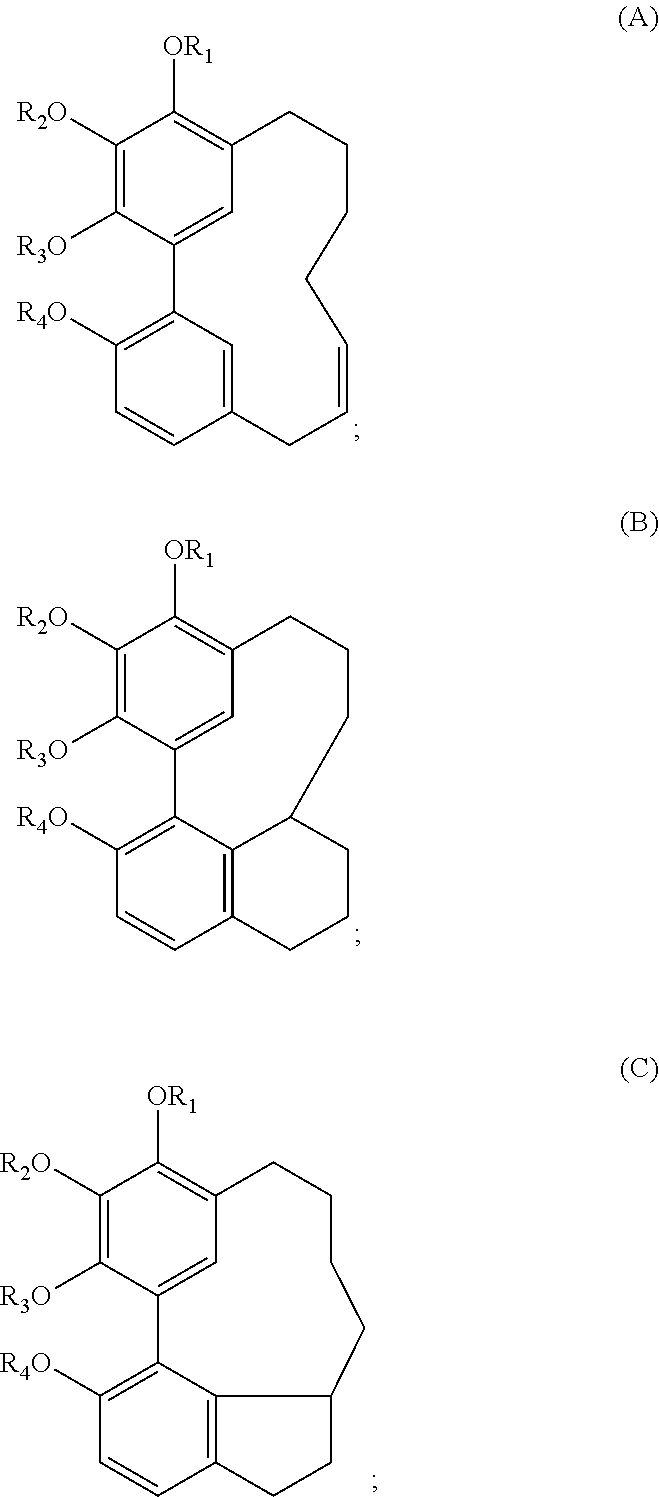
C1([R4O])=C2C=C(C=C1)CC=CCCCCC1=C([OR1])C([R2O])=C([R3O])C2=C1.C1([R4O])=C2C3=C(C=C1)CCCC3CCCC1=C([OR1])C([R2O])=C([R3O])C2=C1.C1([R4O])=C2C3=CC(=C([OR1])C([R2O])=C3[R3O])CCCCC3C2=C(C=C1)CC3
